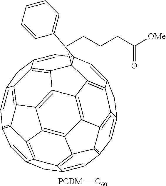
C1=C2CC3=CC4=C5C6=C7C(=C4)CC4=CC8=C9C%10=C%11C(=C8)CC8=CC1(C1=CC=CC=C1)C1(CCCCC(=O)[OMe])C(=C8%11)C8=C%10C(=C6C6=C8C1=C2C3=C56)C9=C47.[PCBM][C60]
